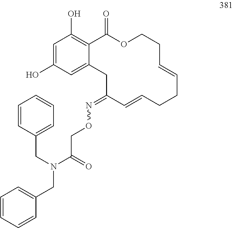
C1=C(O)C=C2C(=C1O)C(=O)OCCC=CCCC=CC(=NOCC(=O)N(CC1=CC=CC=C1)CC1=CC=CC=C1)C2
